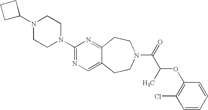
C1C(N2CCN(C3=NC=C4C(=N3)CCN(C(C(OC3=C(Cl)C=CC=C3)C)=O)CC4)CC2)CC1
